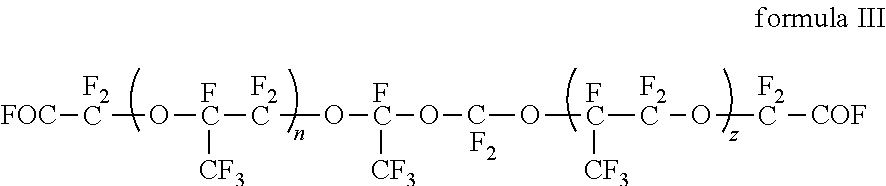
[FOC][F2C]O[FC]([CF3])[F2C]O[FC]([CF3])OCO[FC]([CF3])[F2C]O[F2C][COF].[F2]
